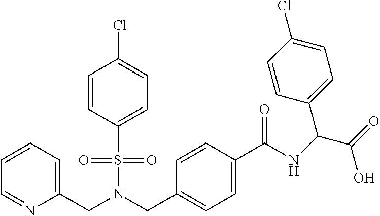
C1=CC=C(CN(S(=O)(=O)C2=CC=C(Cl)C=C2)CC2=CC=C(C(=O)NC(C(=O)O)C3=CC=C(Cl)C=C3)C=C2)N=C1
